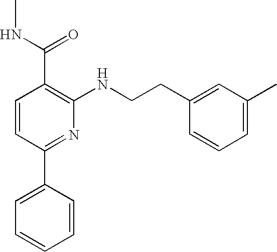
C1=CC(C2=CC=CC=C2)=NC(NCCC2=CC(C)=CC=C2)=C1C(NC)=O
